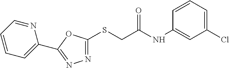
N1=C(SCC(NC2=CC(Cl)=CC=C2)=O)OC(C2=CC=CC=N2)=N1
